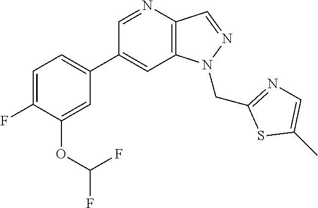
C1(C2=CC=C(F)C(OC(F)F)=C2)=CC2=C(C=NN2CC2=NC=C(C)S2)N=C1
